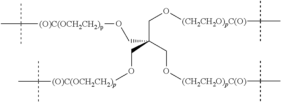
CC([(O)C(OCH2CH2)p]OCC(CO[(CH2CH2O)pC(O)]C(C)(C)C)(CO[(CH2CH2O)pC(O)]C(C)(C)C)CO[(O)C(OCH2CH2)p]C(C)(C)C)(C)C
